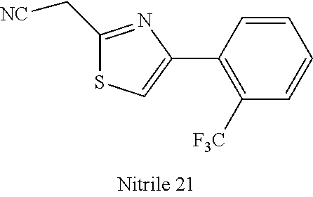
C1(C[NC])=NC(C2=C([F3C])C=CC=C2)=CS1
